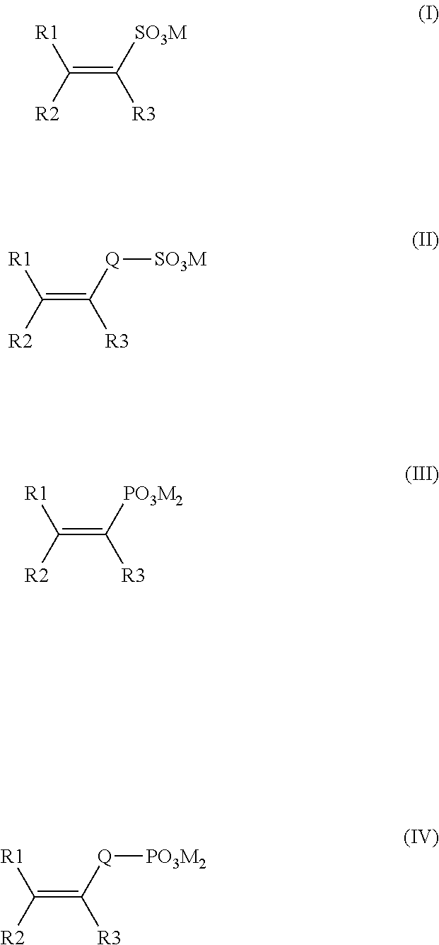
C(=C([SO3M])[R3])([R2])[R1].C(=C([Q][SO3M])[R3])([R2])[R1].C(=C([PO3M2])[R3])([R2])[R1].C(=C([Q][PO3M2])[R3])([R2])[R1]
